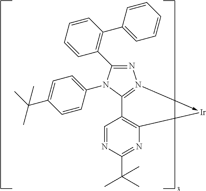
N1=C(C2=C(C3=CC=CC=C3)C=CC=C2)N(C2=CC=C(C(C)(C)C)C=C2)C2=N1->[Ir]C1=C2C=NC(C(C)(C)C)=N1
